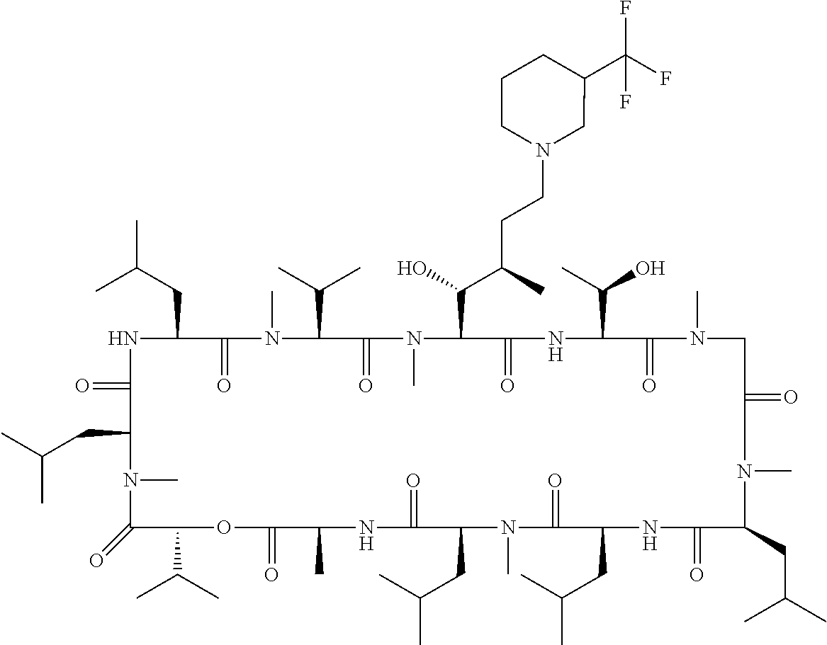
N1C(=O)C(CC(C)C)N(C)C(=O)C(C(C)C)OC(=O)C(C)NC(=O)C(CC(C)C)N(C)C(=O)C(CC(C)C)NC(=O)C(CC(C)C)N(C)C(=O)CN(C)C(=O)C(C(C)O)NC(=O)C(C(O)C(CCN2CC(C(F)(F)F)CCC2)C)N(C)C(=O)C(C(C)C)N(C)C(=O)C1CC(C)C
